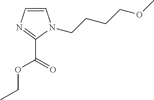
C1=CN=C(C(=O)OCC)N1CCCCOC
